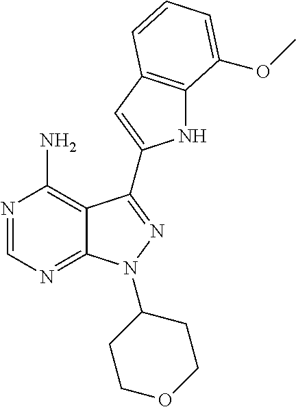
N1=CN=C2C(=C1N)C(C1=CC3=C(N1)C(OC)=CC=C3)=NN2C1CCOCC1
